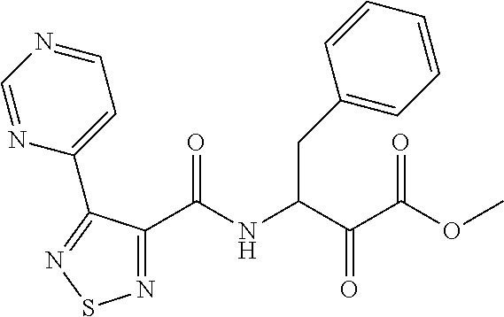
C1(C(NC(C(C(=O)OC)=O)CC2=CC=CC=C2)=O)=NSN=C1C1=CC=NC=N1
